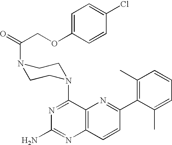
C12=C(C=CC(C3=C(C)C=CC=C3C)=N1)N=C(N)N=C2N1CCN(C(=O)COC2=CC=C(Cl)C=C2)CC1
